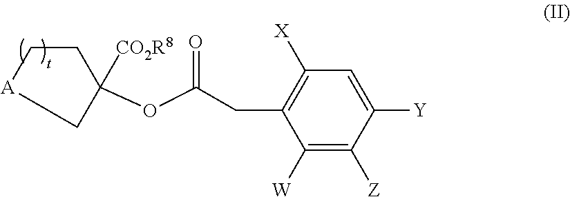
C1(OC(CC2=C([X])C=C([Y])C([Z])=C2[W])=O)([CO2R8])CC[A]C1
